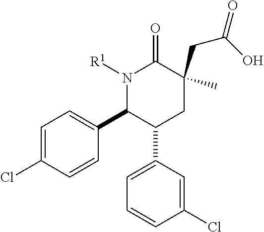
C1=C(Cl)C=CC(C2C(C3=CC=CC(Cl)=C3)CC(C)(CC(=O)O)C(=O)N2[R1])=C1
